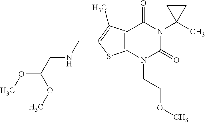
C12=C(N(CCOC)C(=O)N(C3(C)CC3)C1=O)SC(CNCC(OC)OC)=C2C
